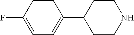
C1=C(F)C=CC(C2CCNCC2)=C1
